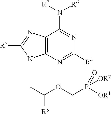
C12=C(N=C([R4])N=C1N([R7])[R6])N(CC(OCP([OR1])(=O)[OR2])[R3])C([R5])=N2
